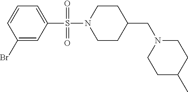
C1N(S(C2=CC=CC(Br)=C2)(=O)=O)CCC(CN2CCC(C)CC2)C1
